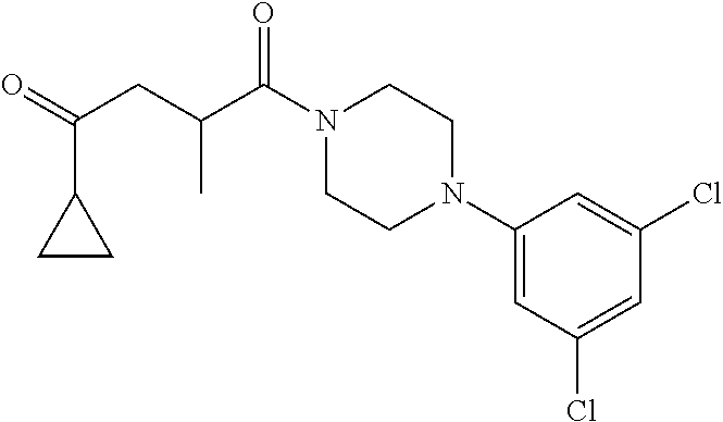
C1(N2CCN(C(C(CC(=O)C3CC3)C)=O)CC2)=CC(Cl)=CC(Cl)=C1
